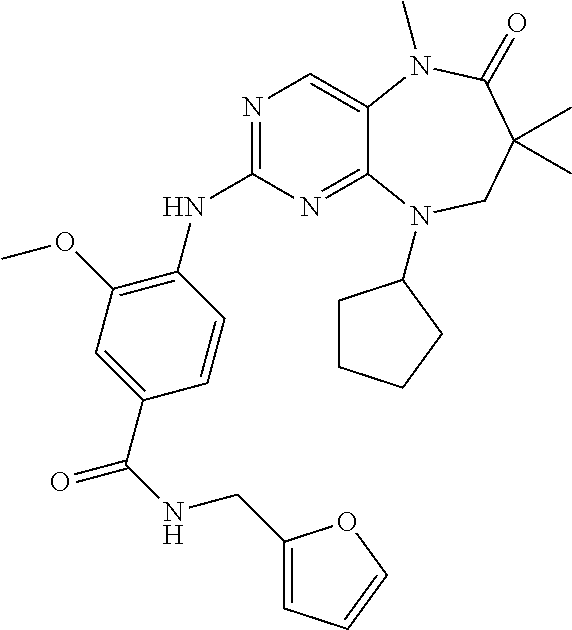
N1=C(NC2=C(OC)C=C(C(NCC3=CC=CO3)=O)C=C2)N=C2C(=C1)N(C)C(=O)C(C)(C)CN2C1CCCC1
